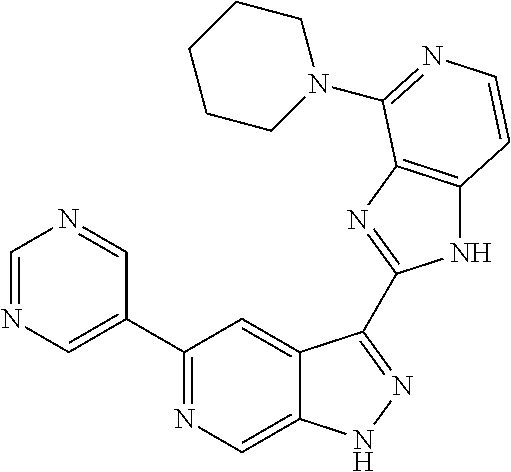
C1=NC=C(C2=NC=C3C(=C2)C(C2=NC4=C(N2)C=CN=C4N2CCCCC2)=NN3)C=N1
